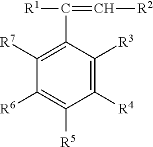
C1([R7])=C(C([R1])=C[R2])C([R3])=C([R4])C([R5])=C1[R6]
